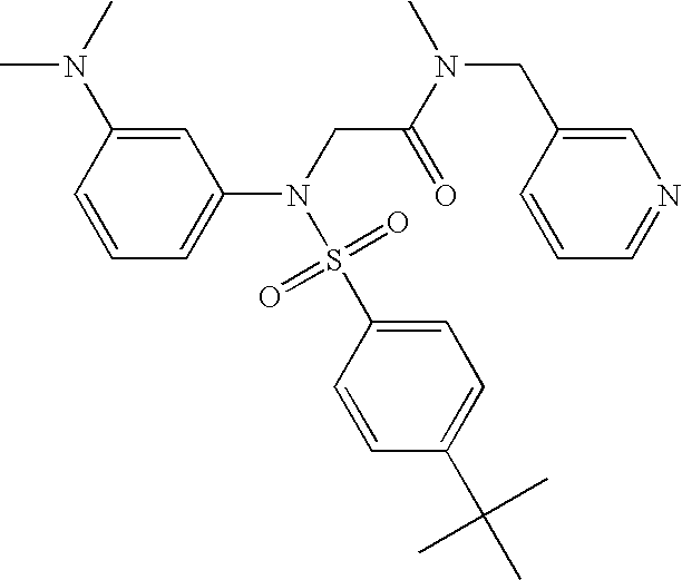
C1=C(N(C)C)C=CC=C1N(S(=O)(=O)C1=CC=C(C(C)(C)C)C=C1)CC(=O)N(C)CC1=CN=CC=C1
